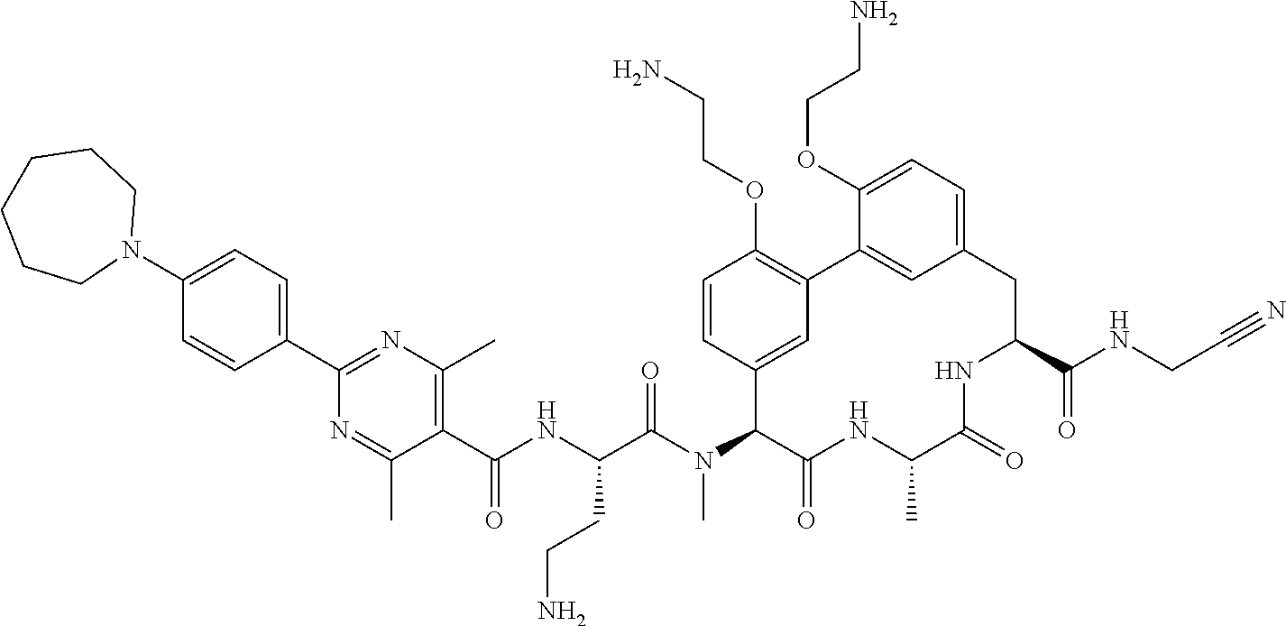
C1=CC(C2=NC(C)=C(C(NC(C(N(C3C4=CC(=C(OCCN)C=C4)C4=CC(=CC=C4OCCN)CC(C(NCC#N)=O)NC(=O)C(C)NC3=O)C)=O)CCN)=O)C(C)=N2)=CC=C1N1CCCCCC1
